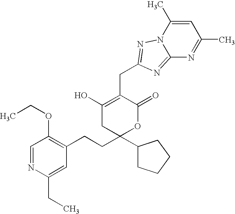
C1=NC(CC)=CC(CCC2(C3CCCC3)OC(=O)C(CC3=NN4C(C)=CC(C)=NC4=N3)=C(O)C2)=C1OCC
